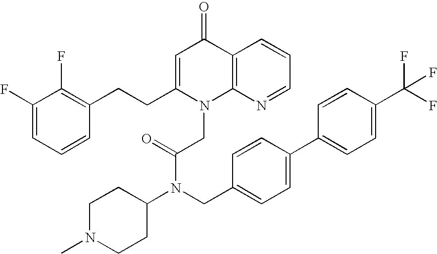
C1(F)=CC=CC(CCC2=CC(=O)C3=C(N2CC(=O)N(C2CCN(C)CC2)CC2=CC=C(C4=CC=C(C(F)(F)F)C=C4)C=C2)N=CC=C3)=C1F
